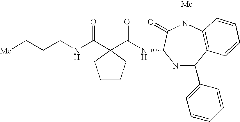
[Me]CCCNC(C1(C(NC2N=C(C3=CC=CC=C3)C3=C(N([Me])C2=O)C=CC=C3)=O)CCCC1)=O
